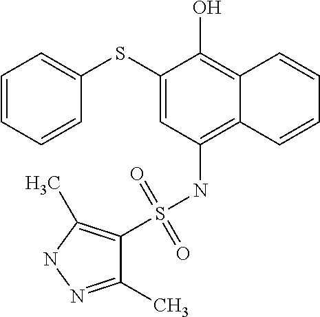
C1=CC=CC(SC2=CC(NS(=O)(=O)C3=C(C)NN=C3C)=C3C(=C2O)C=CC=C3)=C1
